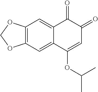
C12=C(C=C3C(=C1)C(=O)C(=O)C=C3OC(C)C)OCO2
